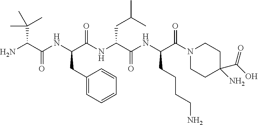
NC(C(NC(C(NC(C(NC(C(=O)N1CCC(C(O)=O)(N)CC1)CCCCN)=O)CC(C)C)=O)CC1=CC=CC=C1)=O)C(C)(C)C
